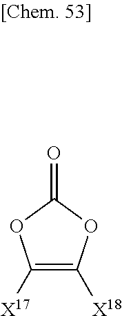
C1([X17])=C([X18])OC(=O)O1
